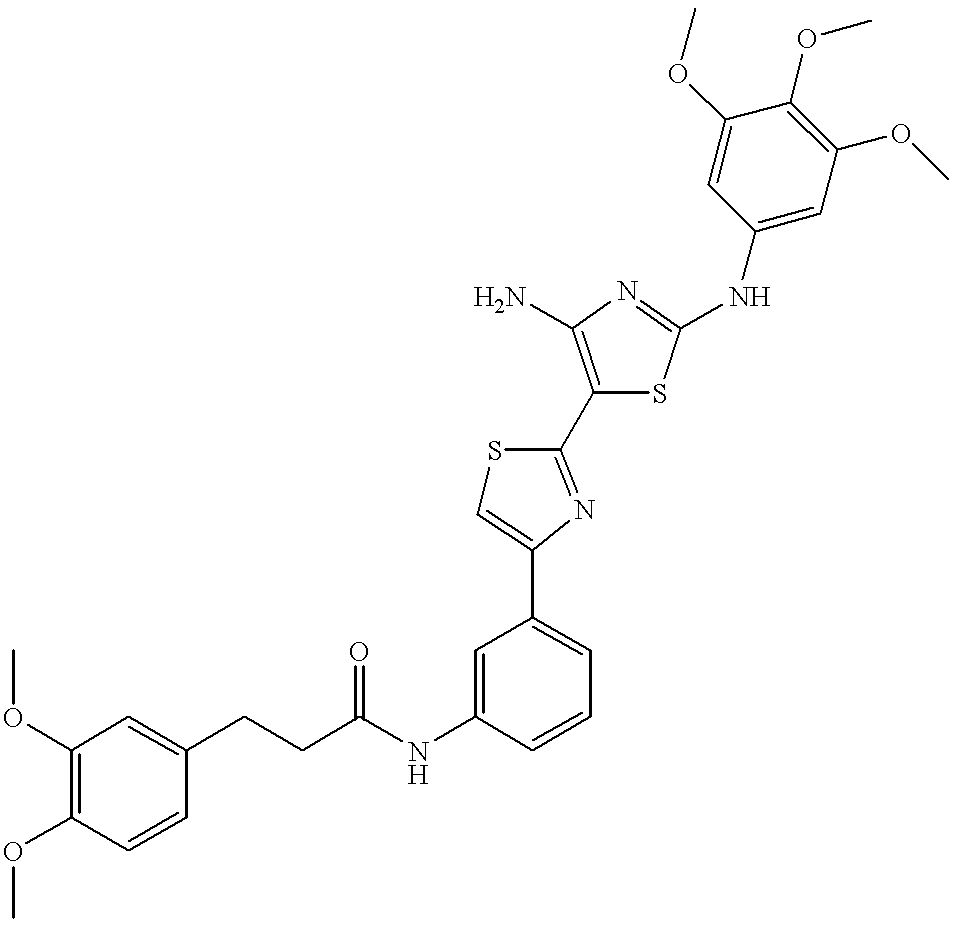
C(NC1=CC(C2=CSC(C3=C(N)N=C(NC4=CC(OC)=C(OC)C(OC)=C4)S3)=N2)=CC=C1)(=O)CCC1=CC(OC)=C(OC)C=C1
